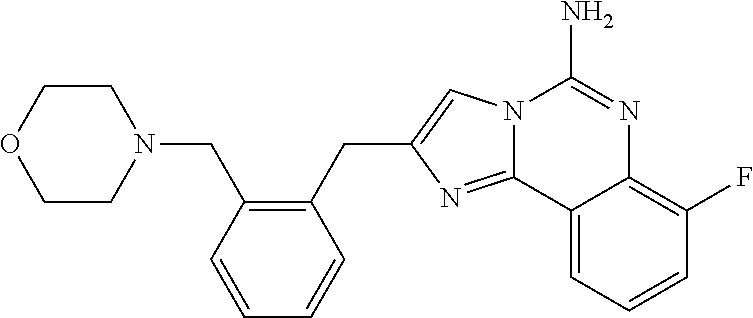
N12C(=NC(CC3=C(CN4CCOCC4)C=CC=C3)=C1)C1=CC=CC(F)=C1N=C2N
